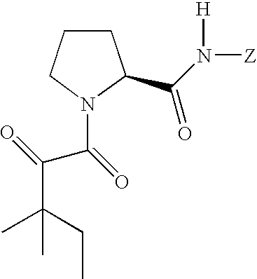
C1CCN(C(=O)C(=O)C(CC)(C)C)C1C(N([Z])[H])=O
